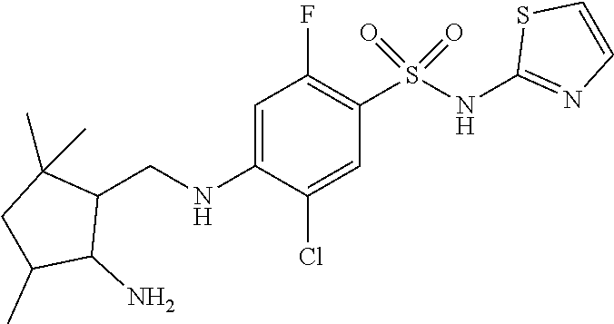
S(C1=C(F)C=C(NCC2C(C)(C)CC(C)C2N)C(Cl)=C1)(NC1=NC=CS1)(=O)=O
